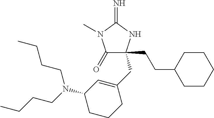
C1(=O)C(CCC2CCCCC2)(CC2=CC(N(CCCC)CCCC)CCC2)NC(=N)N1C
